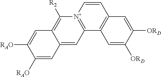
C1=C([RAO])C([RAO])=CC2=CC3=[N+](C([R2])=C12)C=CC1=C3C=C([ORD])C([ORD])=C1
